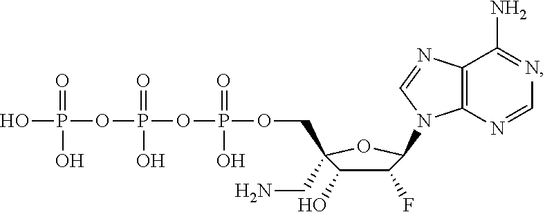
C1(F)C(O)C(CN)(COP(OP(OP(O)(=O)O)(=O)O)(=O)O)OC1N1C2=C(N=C1)C(N)=NC=N2
